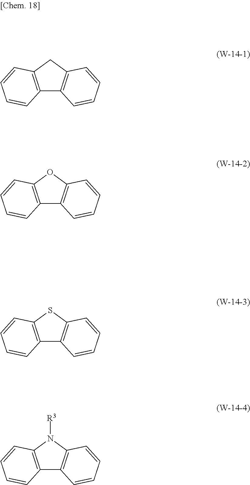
C12=C(CC3=C1C=CC=C3)C=CC=C2.C12=C(OC3=C1C=CC=C3)C=CC=C2.C12=C(SC3=C1C=CC=C3)C=CC=C2.C12=C(N([R3])C3=C1C=CC=C3)C=CC=C2
